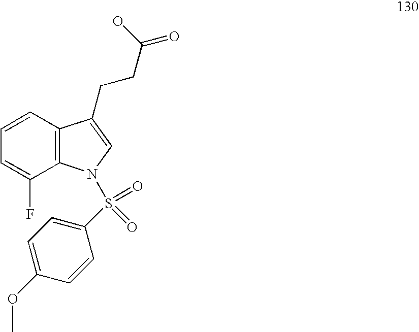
C1=CC2=C(C(F)=C1)N(S(C1=CC=C(OC)C=C1)(=O)=O)C=C2CCC(O)=O
